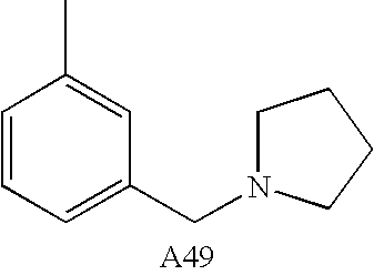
C1=CC=C(CN2CCCC2)C=C1C
